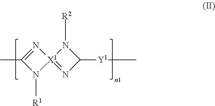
N1([R1])[X1]2(=NC([Y1]C)N2[R2])N=C1C
